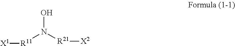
[X1][R11]N([R21][X2])O
